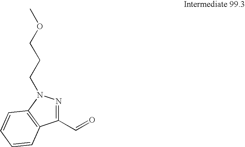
C1(C=O)=NN(CCCOC)C2=C1C=CC=C2
